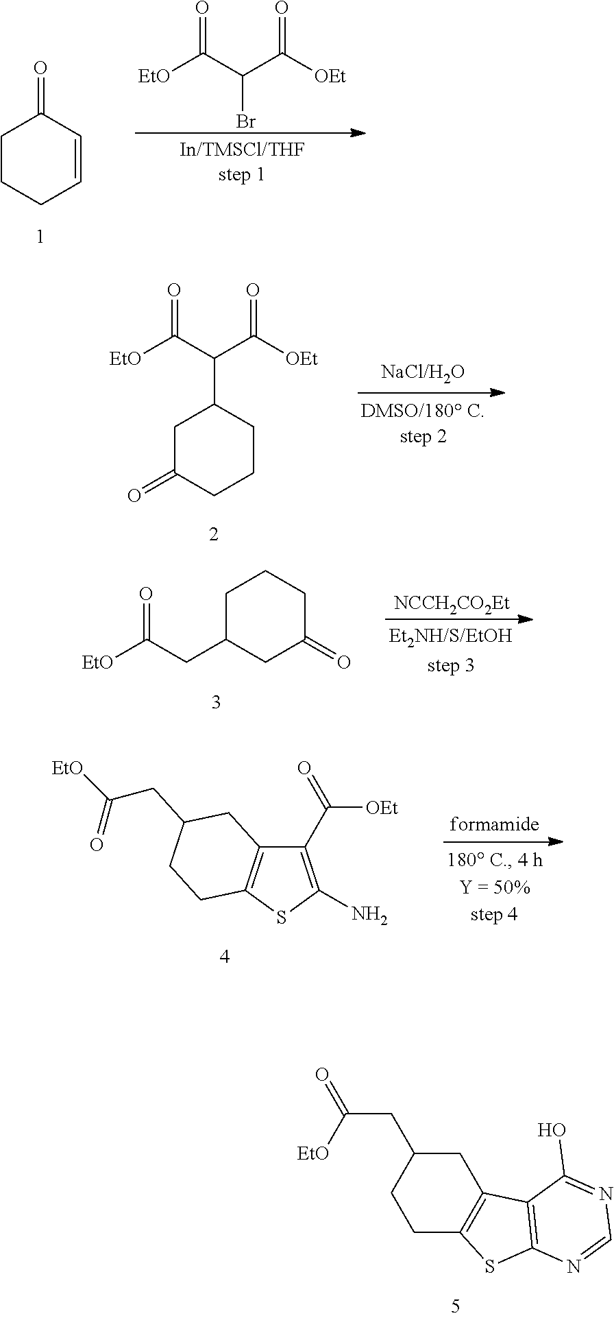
C1CCC=CC1=O.[EtO]C(C(C([OEt])=O)Br)=O.[EtO]C(C(C([OEt])=O)C1CC(=O)CCC1)=O.C1C(CC([EtO])=O)CC(=O)CC1.[NCCH2CO2Et].C1(C([OEt])=O)=C(N)SC2=C1CC(CC([EtO])=O)CC2.C1C(CC(=O)[EtO])CCC2=C1C1=C(S2)N=CN=C1O
